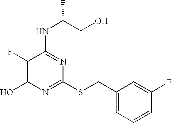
C1(F)=C(O)N=C(SCC2=CC=CC(F)=C2)N=C1NC(CO)C
